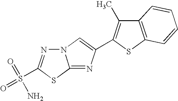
N12N=C(S(=O)(=O)N)SC1=NC(C1=C(C)C3=C(S1)C=CC=C3)=C2
